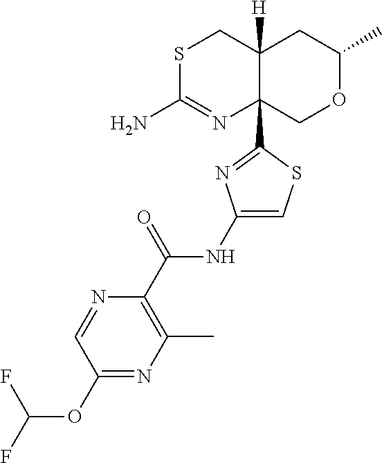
S1C(N)=NC2(C3=NC(NC(C4=C(C)N=C(OC(F)F)C=N4)=O)=CS3)C([H])(C1)CC(C)OC2
